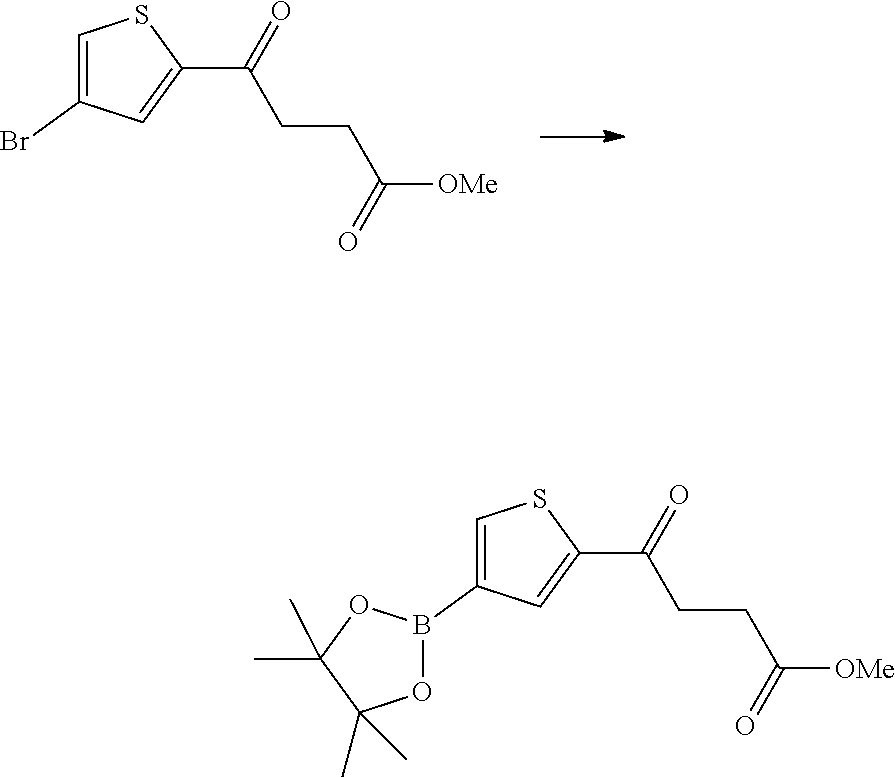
C1=C(Br)C=C(C(=O)CCC([OMe])=O)S1.C1=C(B2OC(C)(C)C(C)(C)O2)C=C(C(=O)CCC([OMe])=O)S1
